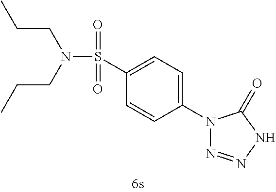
C1(N2N=NNC2=O)=CC=C(S(=O)(=O)N(CCC)CCC)C=C1
